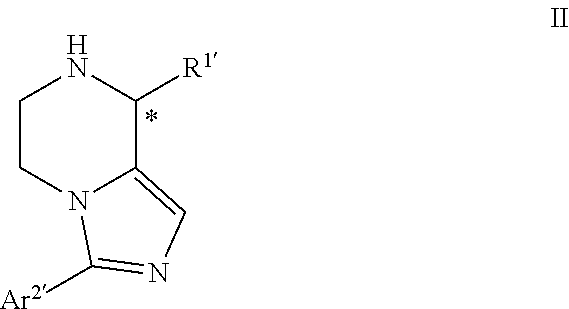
C1CN2C(=CN=C2[Ar2])C([R1])N1
